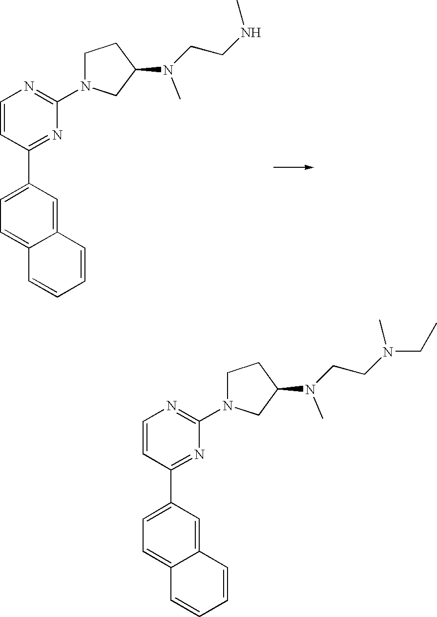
C1=CC(C2=CC=C3C(=C2)C=CC=C3)=NC(N2CCC(N(CCNC)C)C2)=N1.C1=CC(C2=CC=C3C(=C2)C=CC=C3)=NC(N2CCC(N(CCN(CC)C)C)C2)=N1
